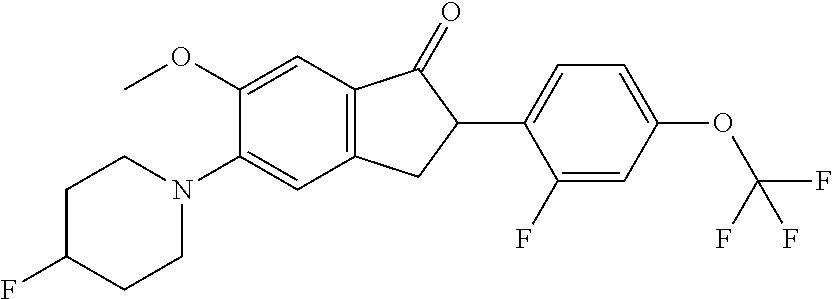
C1(OC)=CC2=C(C=C1N1CCC(F)CC1)CC(C1=CC=C(OC(F)(F)F)C=C1F)C2=O
